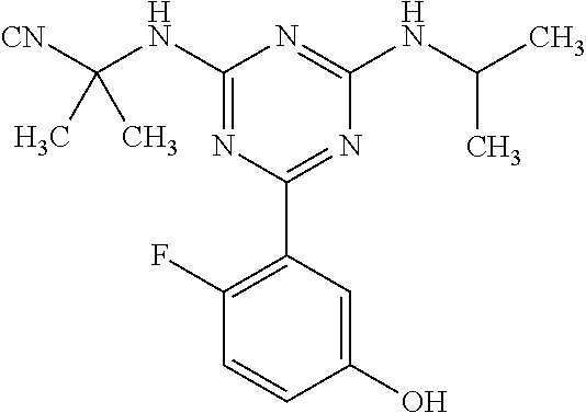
C1(NC([CN])(C)C)=NC(C2=C(F)C=CC(O)=C2)=NC(NC(C)C)=N1
